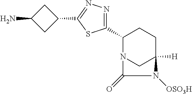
C1(C2=NN=C(C3CC(N)C3)S2)N2CC([H])(CC1)N([OSO3H])C2=O
